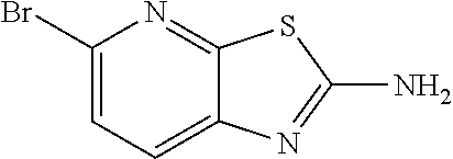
C1(Br)=CC=C2C(=N1)SC(N)=N2
